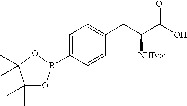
C1=C(B2OC(C)(C)C(C)(C)O2)C=CC(CC(C(O)=O)[NHBoc])=C1
